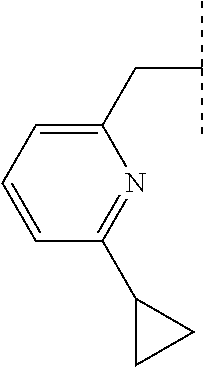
C1(CC(C)C)=CC=CC(C2CC2)=N1
